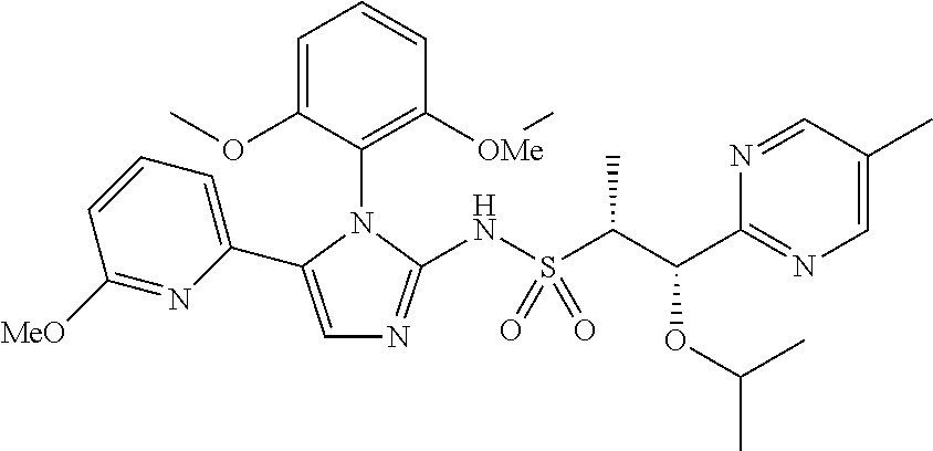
C1=C(C2=CC=CC([MeO])=N2)N(C2=C([OMe]C)C=CC=C2OC)C(NS(C(C(C2=NC=C(C)C=N2)OC(C)C)C)(=O)=O)=N1
